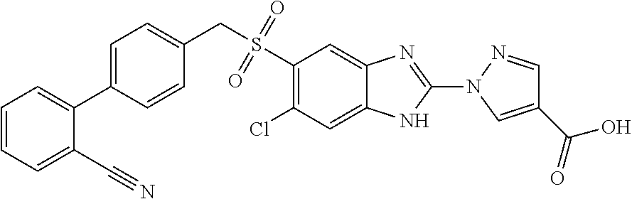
S(=O)(=O)(CC1=CC=C(C2=CC=CC=C2C#N)C=C1)C1=C(Cl)C=C2C(=C1)N=C(N1N=CC(C(=O)O)=C1)N2
